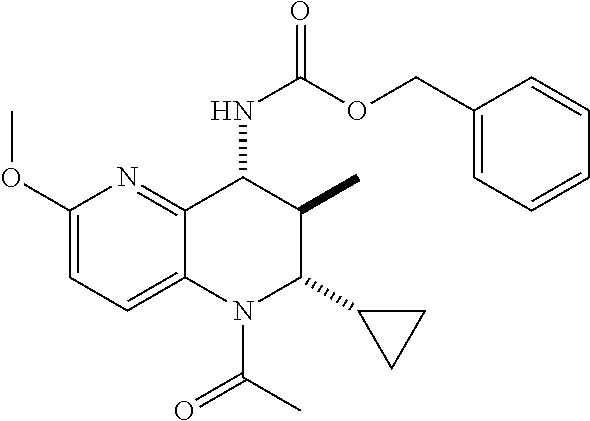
C1(OC)=CC=C2C(=N1)C(NC(=O)OCC1=CC=CC=C1)C(C)C(C1CC1)N2C(=O)C
